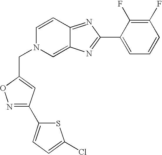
C1(C2=NC3=CN(CC4=CC(C5=CC=C(Cl)S5)=NO4)C=CC3=N2)=CC=CC(F)=C1F
